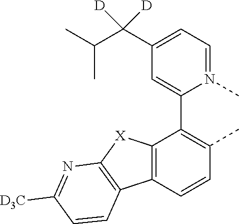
C12=C(C=CC(C)=C1C1=CC(C(C(C)C)([D])[D])=CC=N1C)C1=C([X]2)N=C([D3C])C=C1
